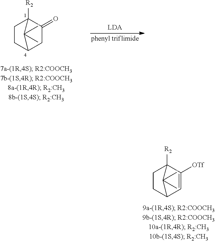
C1CC2C=C([OTf])C1([R2])C2(C)C.C1CC2CC(=O)C1([R2])C2(C)C
